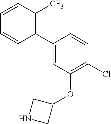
C1(C2=C([CF3])C=CC=C2)=CC(OC2CNC2)=C(Cl)C=C1
